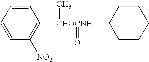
C1=CC=CC([CHOCNH](C)(C2CCCCC2)=O)=C1[NO2]
